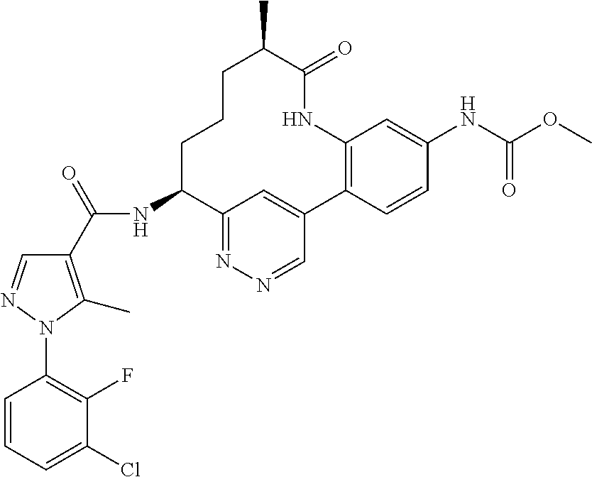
C1=NN(C2=C(F)C(Cl)=CC=C2)C(C)=C1C(NC1CCCC(C)C(=O)NC2=C(C3=CC1=NN=C3)C=CC(NC(OC)=O)=C2)=O
